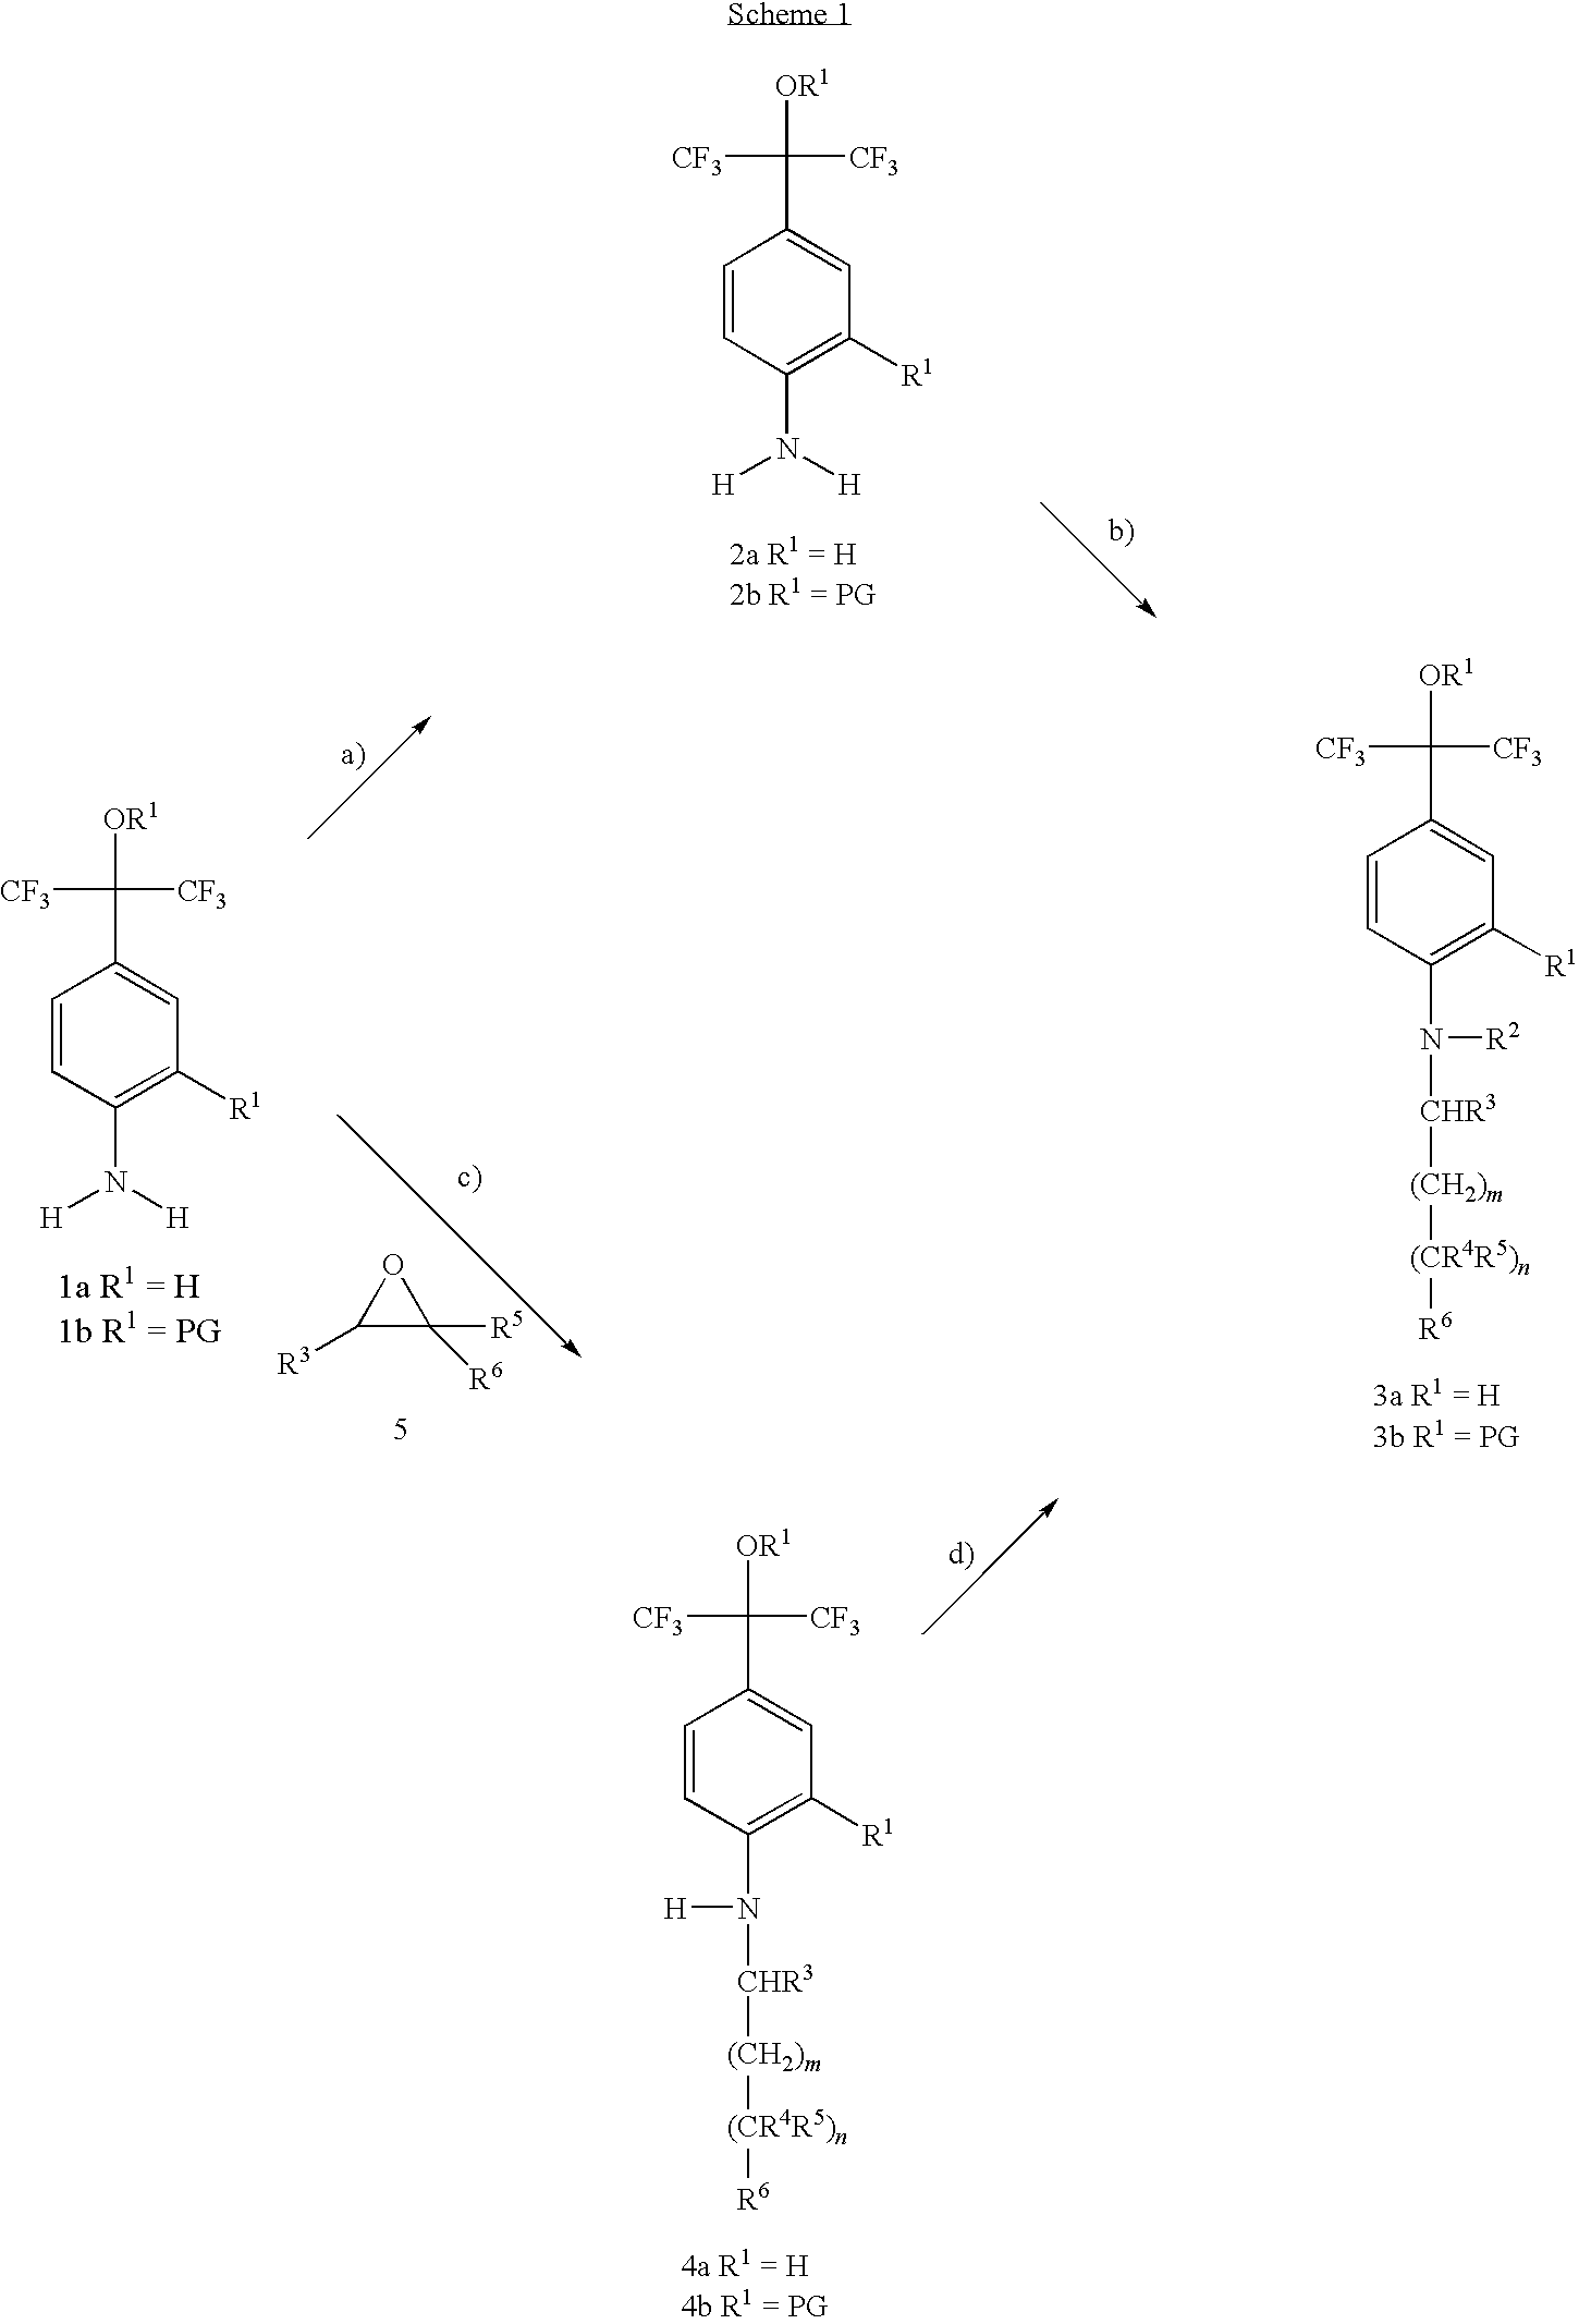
[CF3]C([OR1])([CF3])C1=CC([R1])=C(N([H])[H])C=C1.[CF3]C([OR1])([CF3])C1=CC([R1])=C(N([H])[H])C=C1.[CF3]C([OR1])([CF3])C1=CC([R1])=C(N([R2])[CHR3][(CH2)m][(CR4R5)n][R6])C=C1.C1([R3])C([R6])([R5])O1.[CF3]C([OR1])([CF3])C1=CC([R1])=C(N([H])[CHR3][(CH2)m][(CR4R5)n][R6])C=C1
